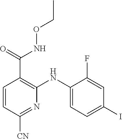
C1=CC([CN])=NC(NC2=CC=C(I)C=C2F)=C1C(NOCC)=O
